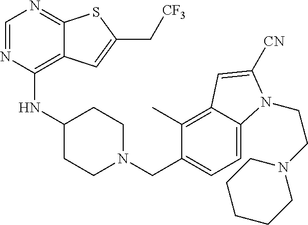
C1=NC(NC2CCN(CC3=CC=C4C(=C3C)C=C([CN])N4CCN3CCCCC3)CC2)=C2C(=N1)SC(C[CF3])=C2
